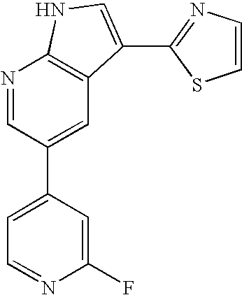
C1(C2=CC3=C(N=C2)NC=C3C2=NC=CS2)=CC=NC(F)=C1
